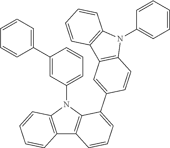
C12=C(N(C3=CC=CC(C4=CC=CC=C4)=C3)C3=C1C=CC=C3C1=CC3=C(C=C1)N(C1=CC=CC=C1)C1=C3C=CC=C1)C=CC=C2
